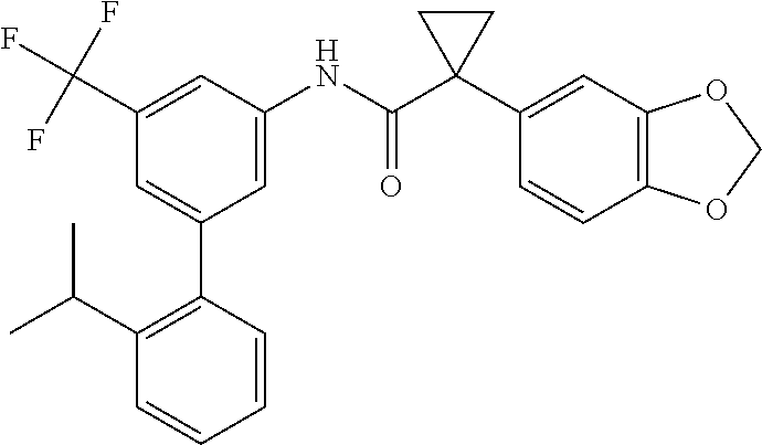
C1=C(NC(C2(C3=CC4=C(C=C3)OCO4)CC2)=O)C=C(C(F)(F)F)C=C1C1=C(C(C)C)C=CC=C1
